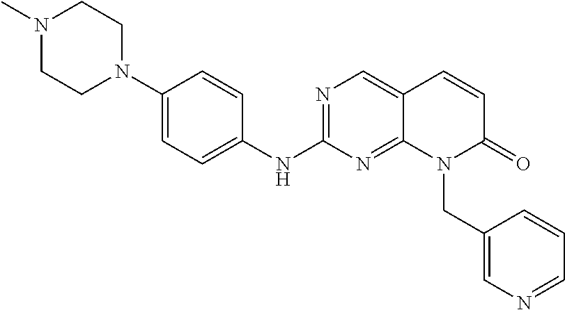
C1(N2CCN(C)CC2)=CC=C(NC2=NC=C3C(=N2)N(CC2=CN=CC=C2)C(=O)C=C3)C=C1
